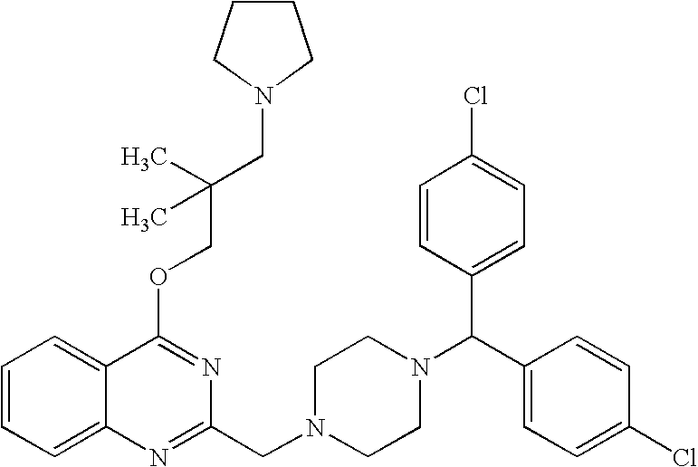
C1=CC=C2C(=C1)N=C(CN1CCN(C(C3=CC=C(Cl)C=C3)C3=CC=C(Cl)C=C3)CC1)N=C2OCC(C)(CN1CCCC1)C
